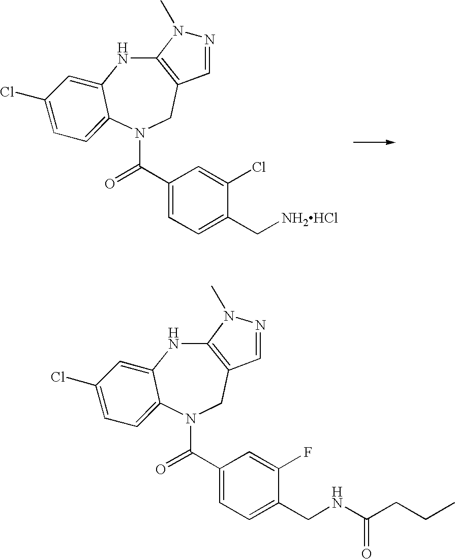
C12=C(CN(C(=O)C3=CC=C(C[NH2HCl])C(Cl)=C3)C3=CC=C(Cl)C=C3N1)C=NN2C.C12=C(CN(C(=O)C3=CC=C(CNC(CCC)=O)C(F)=C3)C3=CC=C(Cl)C=C3N1)C=NN2C
